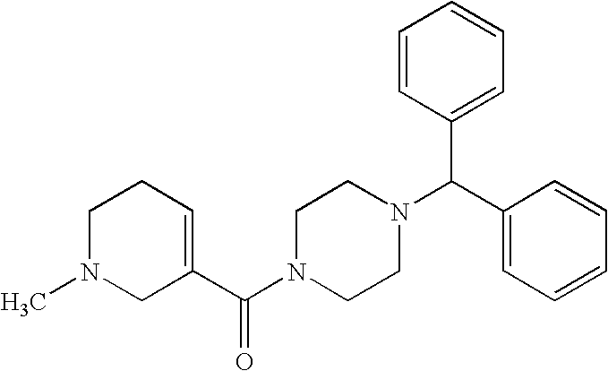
C1N(C)CC(C(N2CCN(C(C3=CC=CC=C3)C3=CC=CC=C3)CC2)=O)=CC1
